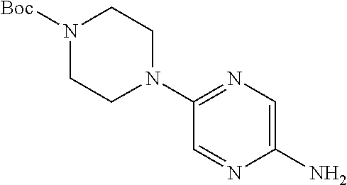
C1(N)=CN=C(N2CCN([Boc])CC2)C=N1
